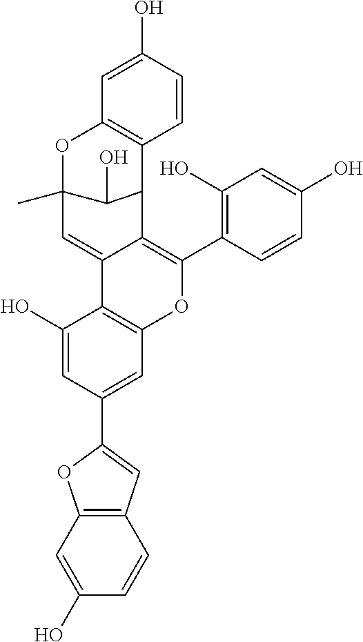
C12=C(C=CC(O)=C1)C=C(C1=CC3=C(C(O)=C1)C1=CC4(C)OC5=C(C(C1=C(C1=C(O)C=C(O)C=C1)O3)C4O)C=CC(O)=C5)O2
